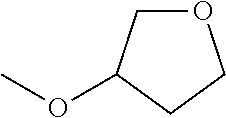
O1CC(OC)CC1
